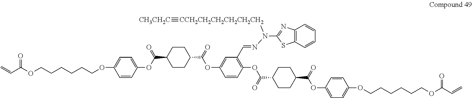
C=CC(OCCCCCCOC1=CC=C(OC(=O)C2CCC(C(OC3=CC(C=NN([CCH2CH2CH2CH2CH2CH2]#[CH3CH2C])C4=NC5=C(S4)C=CC=C5)=C(OC(=O)C4CCC(C(OC5=CC=C(OCCCCCCOC(=O)C=C)C=C5)=O)CC4)C=C3)=O)CC2)C=C1)=O
